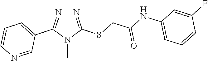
N1=C(SCC(NC2=CC=CC(F)=C2)=O)N(C)C(C2=CC=CN=C2)=N1
